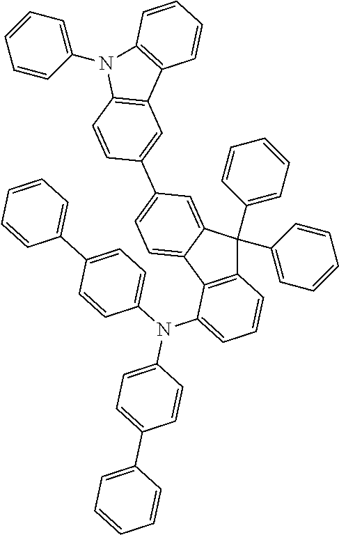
C12=C(C=CC(C3=CC=C4C(=C3)C(C3=CC=CC=C3)(C3=CC=CC=C3)C3=C4C(N(C4=CC=C(C5=CC=CC=C5)C=C4)C4=CC=C(C5=CC=CC=C5)C=C4)=CC=C3)=C1)N(C1=CC=CC=C1)C1=C2C=CC=C1
